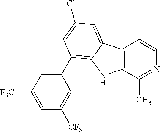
C12=C(C(C)=NC=C1)NC1=C(C3=CC([F3C])=CC([CF3])=C3)C=C(Cl)C=C21
